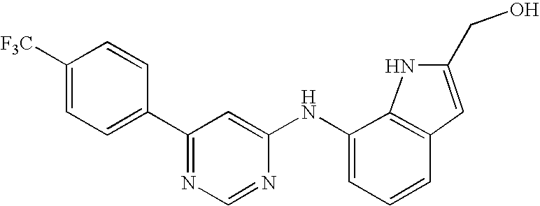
C1(NC2=CC(C3=CC=C([F3C])C=C3)=NC=N2)=CC=CC2=C1NC(CO)=C2
